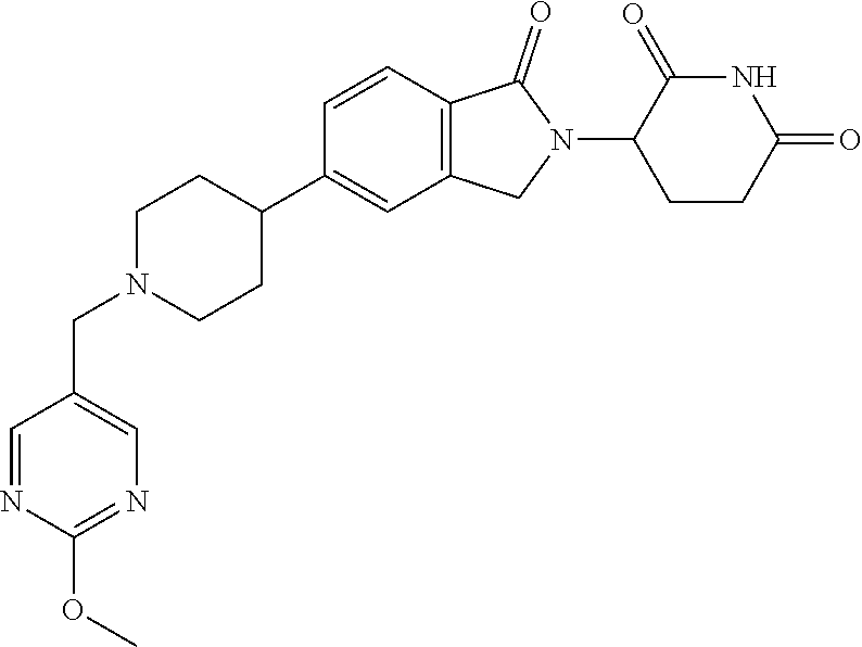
C1N(CC2=CN=C(OC)N=C2)CCC(C2=CC3=C(C=C2)C(=O)N(C2CCC(=O)NC2=O)C3)C1
